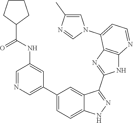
C1=NC=C(C2=CC=C3C(=C2)C(C2=NC4=C(N2)N=CC=C4N2C=C(C)N=C2)=NN3)C=C1NC(=O)C1CCCC1
